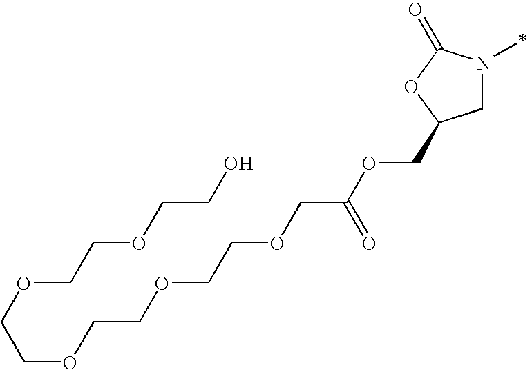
C1N(C)C(=O)OC1COC(COCCOCCOCCOCCOCCO)=O
